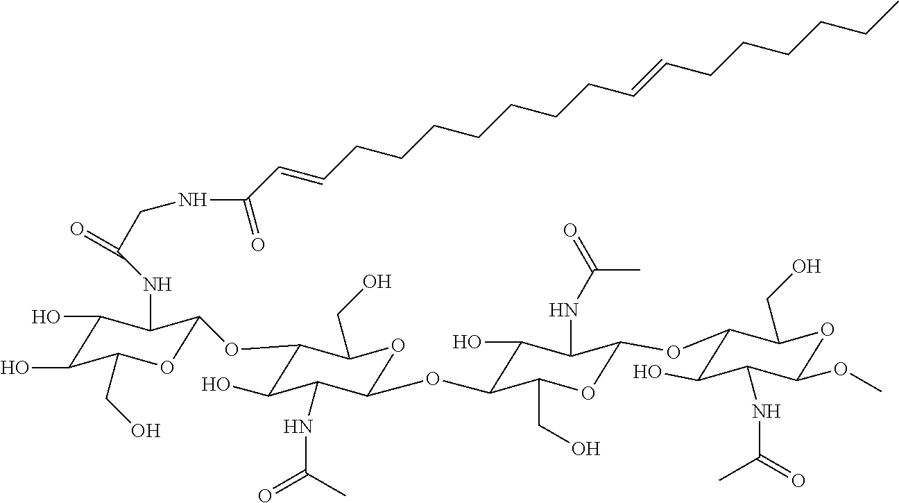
C1(O)C(O)C(CO)OC(OC2C(O)C(NC(=O)C)C(OC3C(O)C(NC(=O)C)C(OC4C(O)C(NC(=O)C)C(OC)OC4CO)OC3CO)OC2CO)C1NC(=O)CNC(=O)C=CCCCCCCCC=CCCCCCC
